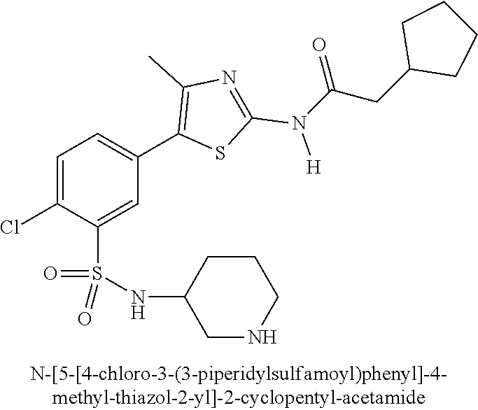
C1=C(Cl)C(S(NC2CNCCC2)(=O)=O)=CC(C2=C(C)N=C(N([H])C(CC3CCCC3)=O)S2)=C1
